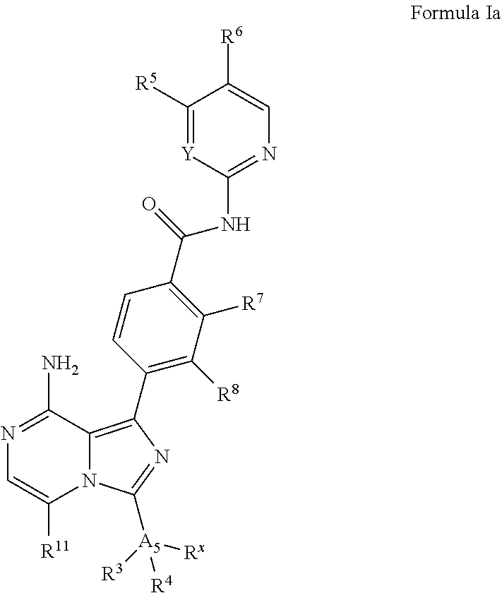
N1=C(N)C2=C(C3=C([R8])C([R7])=C(C(=O)NC4=NC=C([R6])C([R5])=[Y]4)C=C3)N=C([A5]([Rx])([R3])[R4])N2C([R11])=C1
